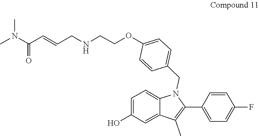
CN(C(=O)C=CCNCCOC1=CC=C(CN2C(C3=CC=C(F)C=C3)=C(C)C3=CC(O)=CC=C23)C=C1)C
